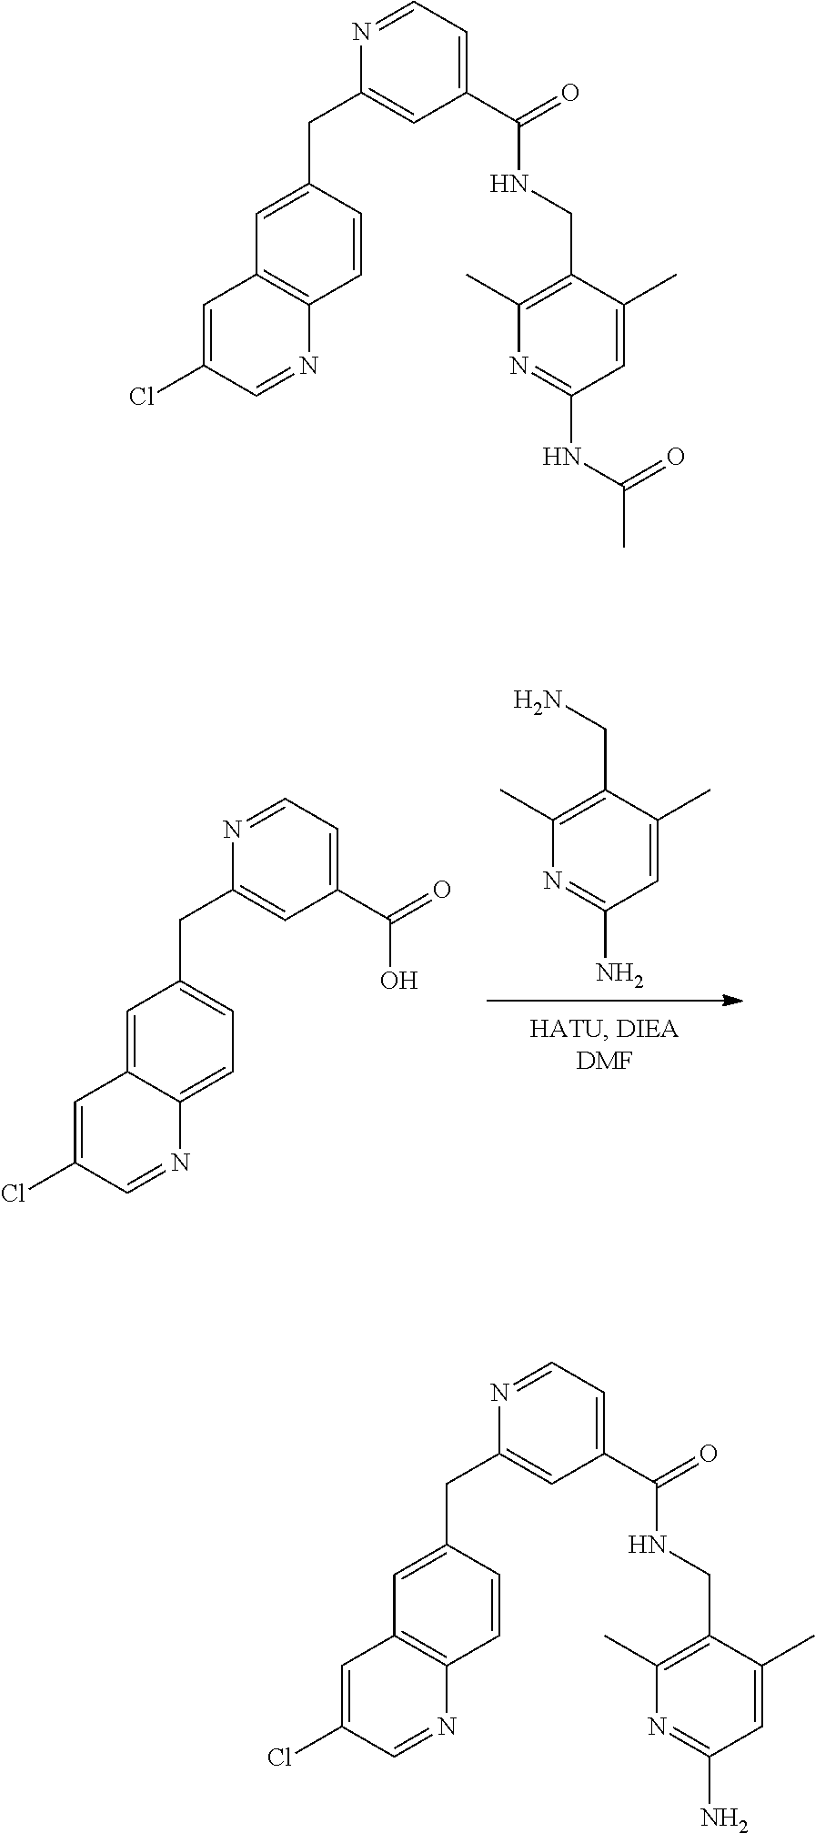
C1(CN)=C(C)N=C(N)C=C1C.C12=CC(CC3=CC(C(O)=O)=CC=N3)=CC=C1N=CC(Cl)=C2.C1(CNC(C2=CC=NC(CC3=CC4=C(N=CC(Cl)=C4)C=C3)=C2)=O)=C(C)N=C(NC(C)=O)C=C1C.C1(CNC(C2=CC=NC(CC3=CC4=C(N=CC(Cl)=C4)C=C3)=C2)=O)=C(C)N=C(N)C=C1C
